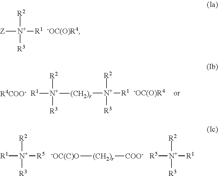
[Z][N+]([R1])([R2])[R3].[(CH2)r]([N+]([R1])([R2])[R3])[N+]([R1])([R2])[R3].[R4COO-].[-OC(O)R4].[R1][N+]([R5])([R2])[R3].[-OC(C)O][(CH2)r][COO-].[R5][N+]([R1])([R2])[R3]
